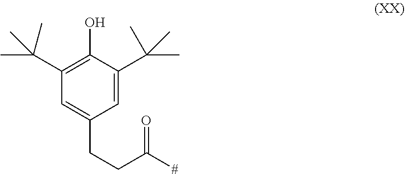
C1(C(C)(C)C)=C(O)C(C(C)(C)C)=CC(CCC([#])=O)=C1
